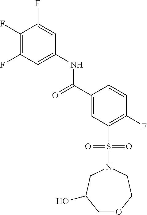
C1(F)=C(F)C=C(NC(C2=CC(S(=O)(=O)N3CC(O)COCC3)=C(F)C=C2)=O)C=C1F
